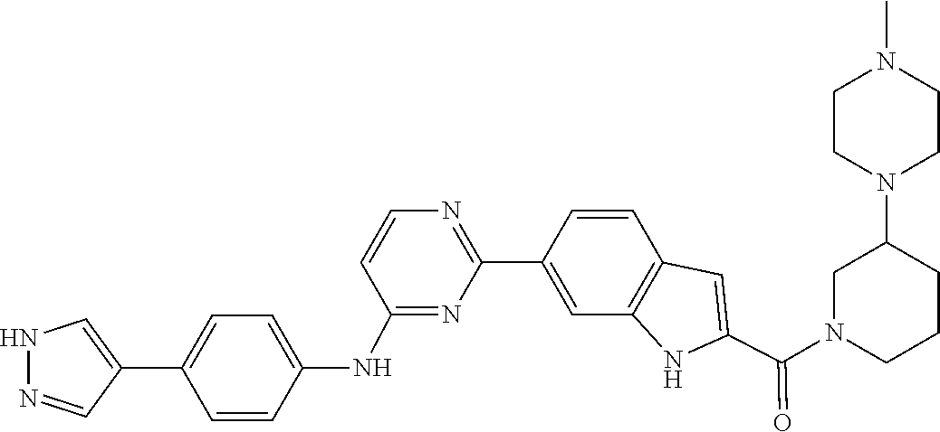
C1=CC2=C(C=C1C1=NC=CC(NC3=CC=C(C4=CNN=C4)C=C3)=N1)NC(C(N1CCCC(N3CCN(C)CC3)C1)=O)=C2
